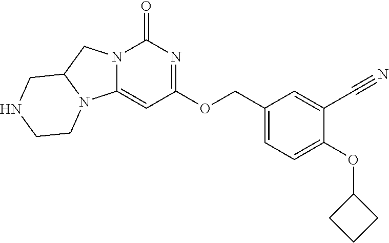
C12=CC(OCC3=CC=C(OC4CCC4)C(C#N)=C3)=NC(=O)N1CC1N2CCNC1
